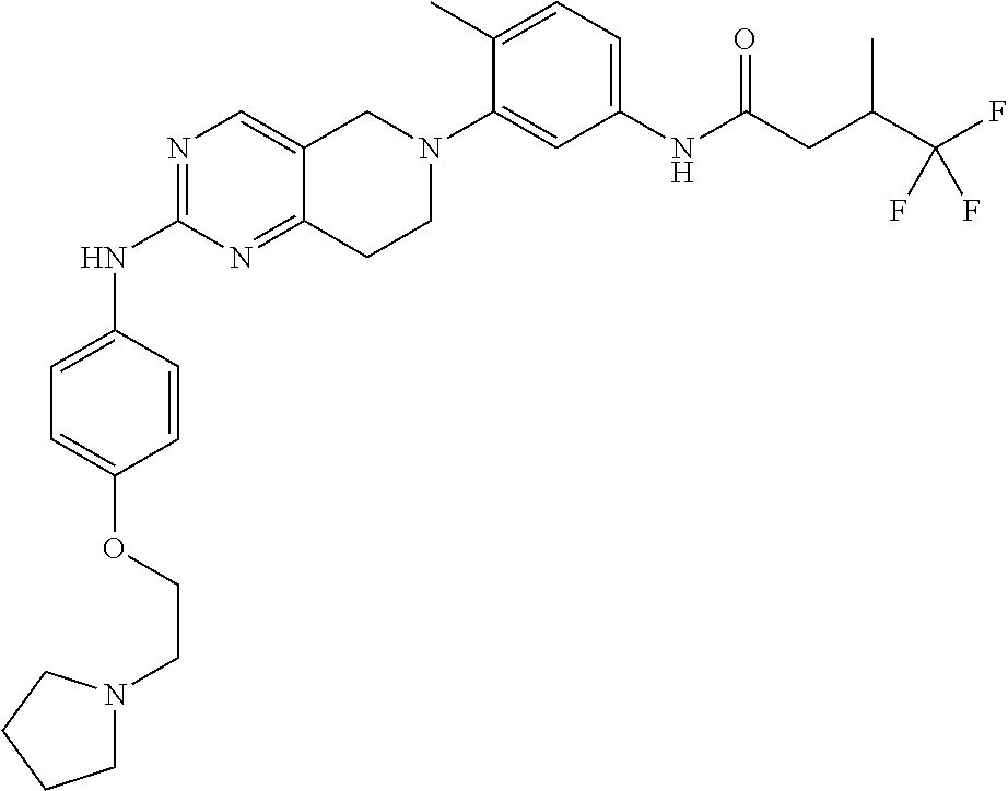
N1=C(NC2=CC=C(OCCN3CCCC3)C=C2)N=C2C(=C1)CN(C1=CC(NC(CC(C(F)(F)F)C)=O)=CC=C1C)CC2
